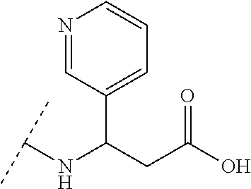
C1(C(CC(O)=O)NC(C)C)=CC=CN=C1
